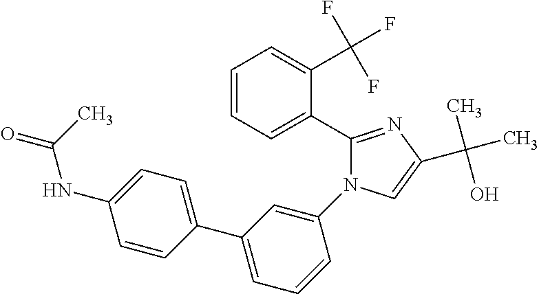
C1=CC=C(C2=CC=C(NC(=O)C)C=C2)C=C1N1C(C2=CC=CC=C2C(F)(F)F)=NC(C(C)(O)C)=C1
